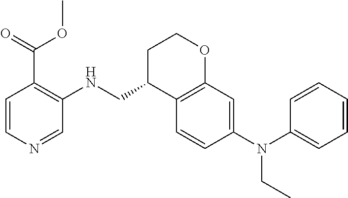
C1C(CNC2=C(C(=O)OC)C=CN=C2)C2=C(OC1)C=C(N(C1=CC=CC=C1)CC)C=C2
